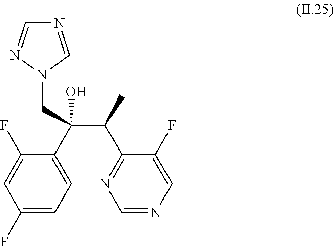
C1(F)=CC=C(C(C(C2=NC=NC=C2F)C)(O)CN2C=NC=N2)C(F)=C1
